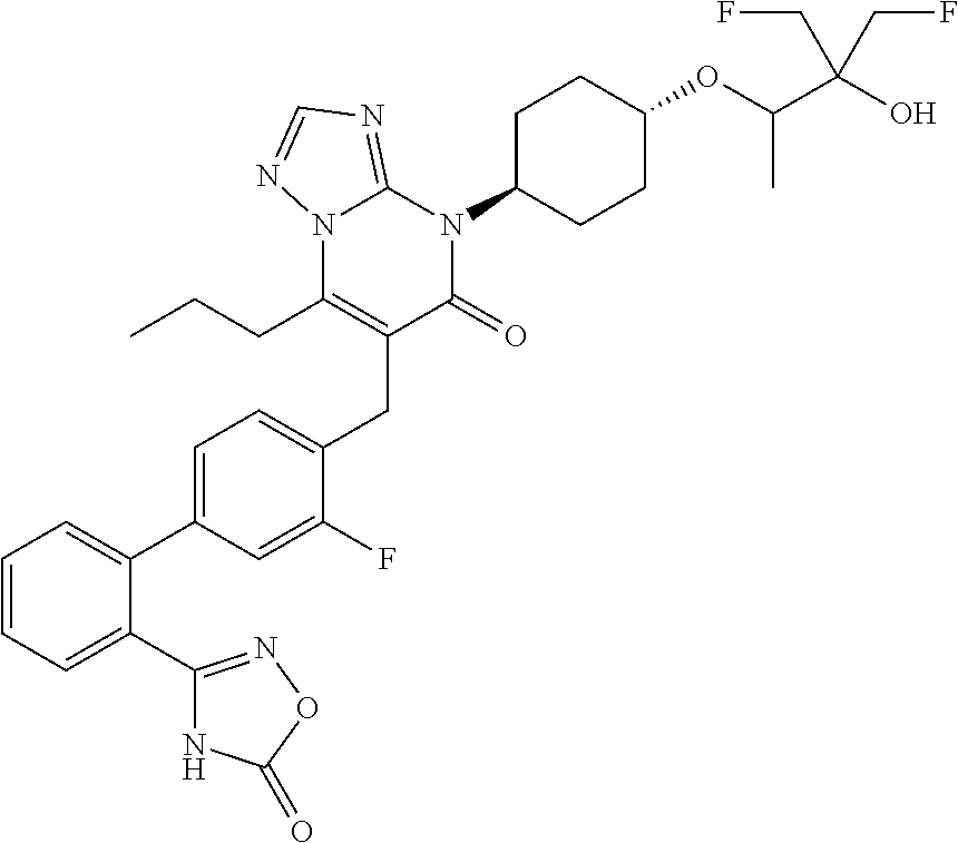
C1=CC=C(C2=NOC(=O)N2)C(C2=CC=C(CC3=C(CCC)N4C(=NC=N4)N(C4CCC(OC(C(O)(CF)CF)C)CC4)C3=O)C(F)=C2)=C1
